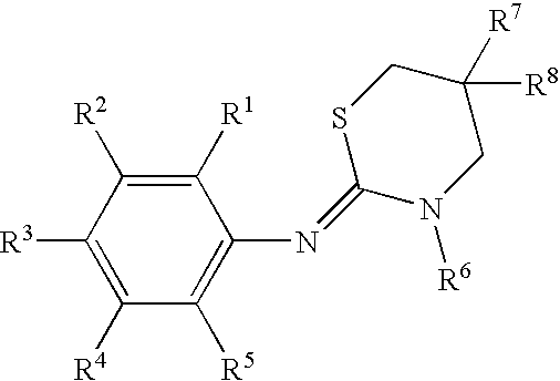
C1([R1])=C([R2])C([R3])=C([R4])C([R5])=C1N=C1N([R6])CC([R8])([R7])CS1
